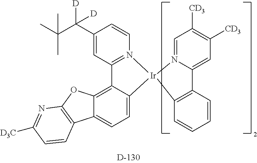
C12=C3C(=CC=C1[Ir]1(N4=C2C=C(C(C(C)(C)C)([D])[D])C=C4)N2=CC([CD3])=C([CD3])C=C2C2=C1C=CC=C2)C1=C(O3)N=C([D3C])C=C1
